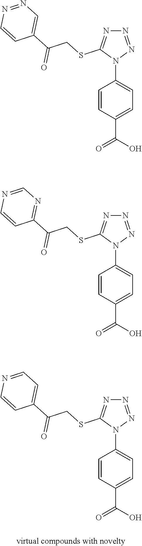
C1=CC(C(O)=O)=CC=C1N1N=NN=C1SCC(C1=CN=NC=C1)=O.C1=CC(C(O)=O)=CC=C1N1N=NN=C1SCC(C1=NC=NC=C1)=O.C1=CC(C(O)=O)=CC=C1N1N=NN=C1SCC(C1=CC=NC=C1)=O
